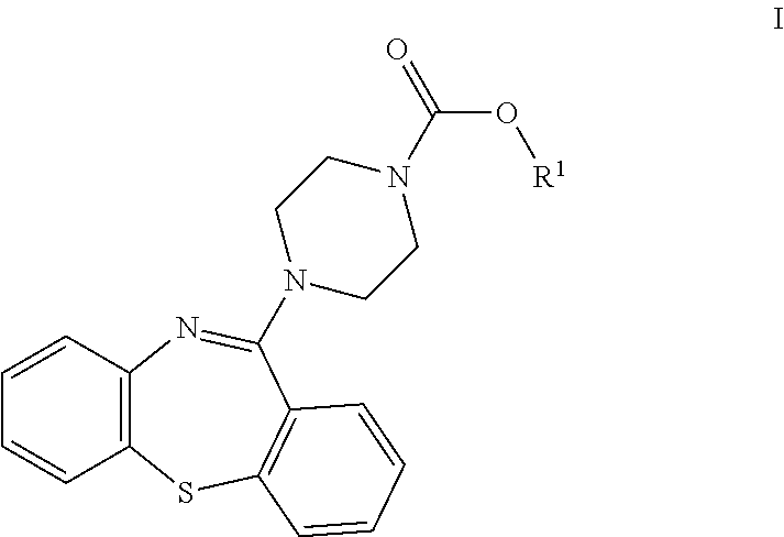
C12=C(C=CC=C1)N=C(N1CCN(C(=O)O[R1])CC1)C1=C(S2)C=CC=C1
